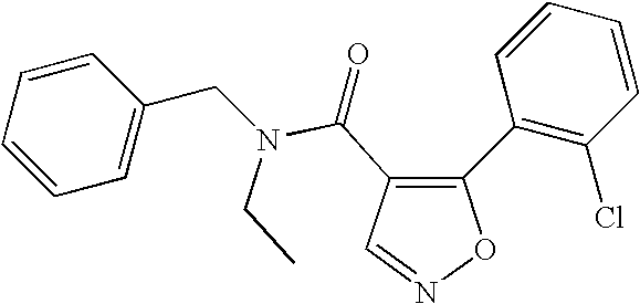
C1(C2=C(Cl)C=CC=C2)=C(C(N(CC)CC2=CC=CC=C2)=O)C=NO1
